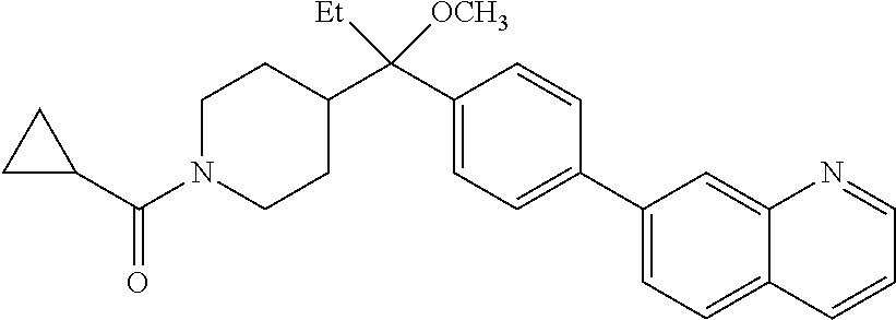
C1(C(C2CCN(C(C3CC3)=O)CC2)([OCH3])[Et])=CC=C(C2=CC=C3C(=C2)N=CC=C3)C=C1
